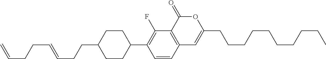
C12=C(C(=O)OC(CCCCCCCCCC)=C1)C(F)=C(C1CCC(CCC=CCCC=C)CC1)C=C2
